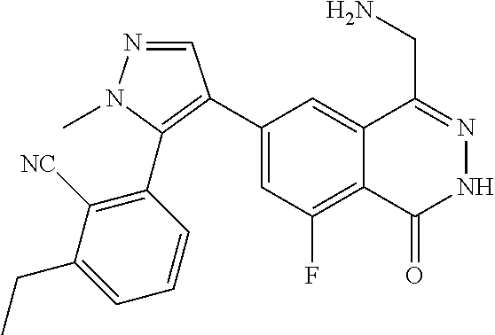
C1(C2=C(C3=C([NC])C(CC)=CC=C3)N(C)N=C2)=CC(F)=C2C(=C1)C(CN)=NNC2=O
